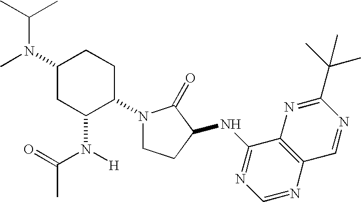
C1(N(C)C(C)C)CC(N([H])C(=O)C)C(N2CCC(NC3=NC=NC4=C3N=C(C(C)(C)C)N=C4)C2=O)CC1
